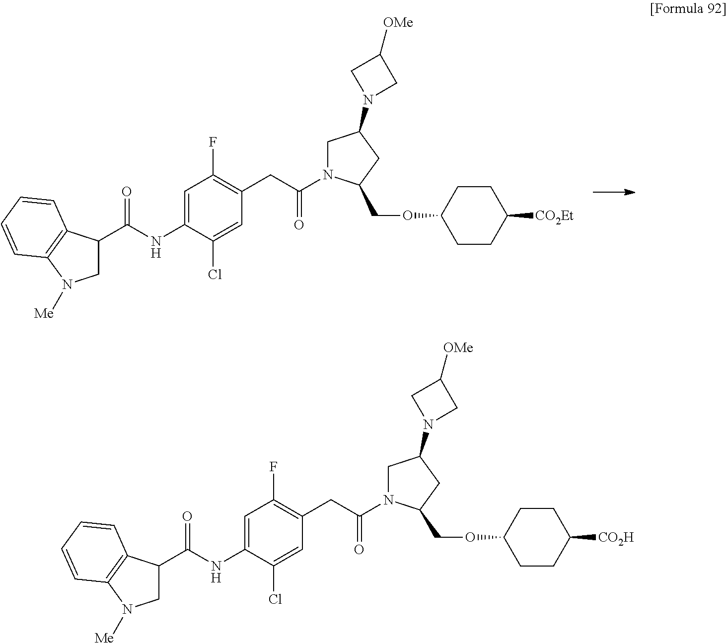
C1=C(NC(C2CN([Me])C3=C2C=CC=C3)=O)C(Cl)=CC(CC(N2CC(N3CC([OMe])C3)CC2COC2CCC([CO2Et])CC2)=O)=C1F.C1=C(NC(C2CN([Me])C3=C2C=CC=C3)=O)C(Cl)=CC(CC(N2CC(N3CC([OMe])C3)CC2COC2CCC([CO2H])CC2)=O)=C1F
